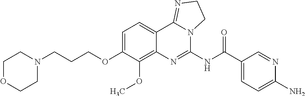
C1OCCN(CCCOC2=CC=C3C(=C2OC)N=C(NC(C2=CC=C(N)N=C2)=O)N2C3=NCC2)C1
